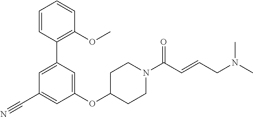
C1=CC(C2=CC(C#N)=CC(OC3CCN(C(C=CCN(C)C)=O)CC3)=C2)=C(OC)C=C1
